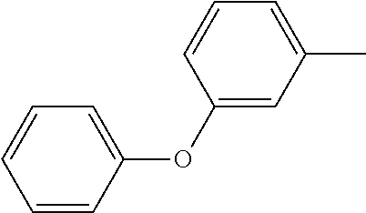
C1(OC2=CC=CC=C2)=CC(C)=CC=C1
